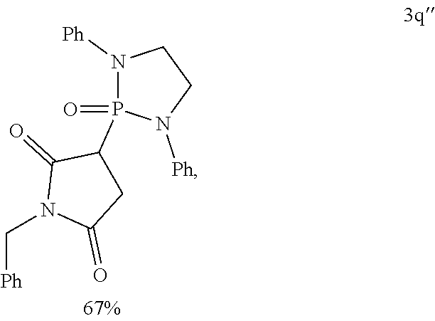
[Ph]CN1C(=O)CC(P2(=O)N([Ph])CCN2[Ph])C1=O
